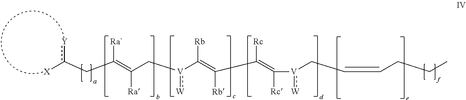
[X]c(CC(=C(C[V](C(=C(C(=C([V](:[W])CC=CCCC)[Rc])[Rc])[Rb])[Rb]):[W])[Ra])[Ra`])[Y]
